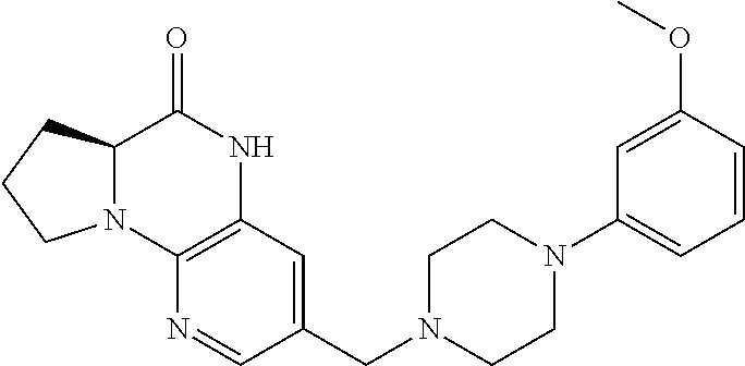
C12=C(C=C(CN3CCN(C4=CC=CC(OC)=C4)CC3)C=N1)NC(=O)C1N2CCC1
